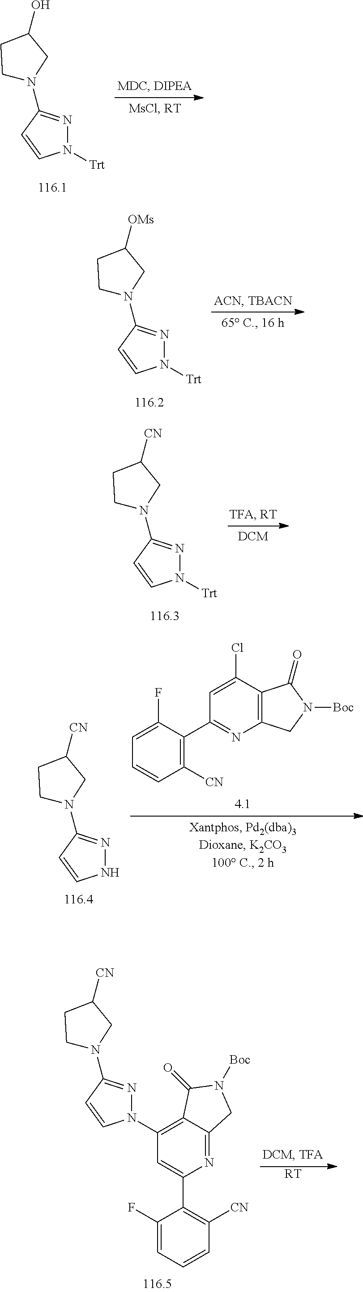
N1([Trt])N=C(N2CCC(O)C2)C=C1.N1([Trt])N=C(N2CCC([OMs])C2)C=C1.N1([Trt])N=C(N2CCC([CN])C2)C=C1.C1([CN])=C(C2=NC3=C(C(Cl)=C2)C(=O)N([Boc])C3)C(F)=CC=C1.N1N=C(N2CCC([CN])C2)C=C1.C1(F)=CC=CC([CN])=C1C1=CC(N2N=C(N3CCC([CN])C3)C=C2)=C2C(=N1)CN([Boc])C2=O.[RT]
